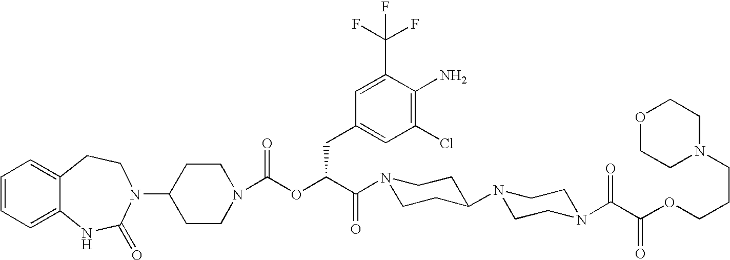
C1(N2C(=O)NC3=CC=CC=C3CC2)CCN(C(OC(C(=O)N2CCC(N3CCN(C(C(OCCCN4CCOCC4)=O)=O)CC3)CC2)CC2=CC(Cl)=C(N)C(C(F)(F)F)=C2)=O)CC1
